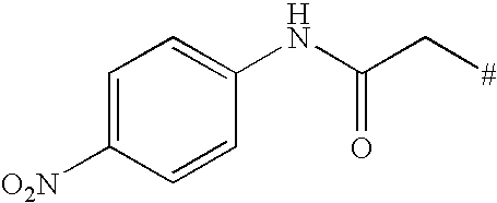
C1=C([O2N])C=CC(NC(C[#])=O)=C1
